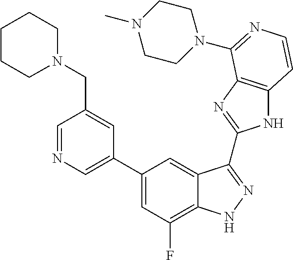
C1=C(C2=CC(F)=C3C(=C2)C(C2=NC4=C(N2)C=CN=C4N2CCN(C)CC2)=NN3)C=C(CN2CCCCC2)C=N1
